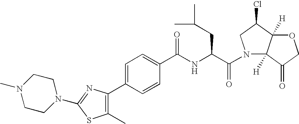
C1CN(C)CCN1C1=NC(C2=CC=C(C(NC(C(=O)N3C4([H])C([H])(C(Cl)C3)OCC4=O)CC(C)C)=O)C=C2)=C(C)S1
